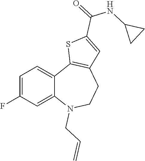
C1=C(F)C=C2C(=C1)C1=C(CCN2CC=C)C=C(C(=O)NC2CC2)S1
